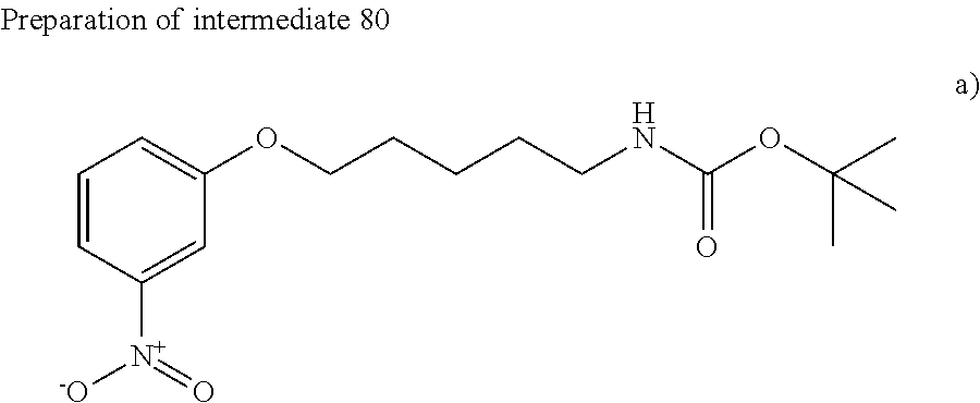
C1=CC([N+]([-O])=O)=CC(OCCCCCNC(OC(C)(C)C)=O)=C1
